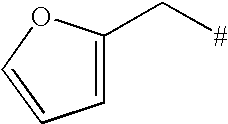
C1(C[#])=CC=CO1
